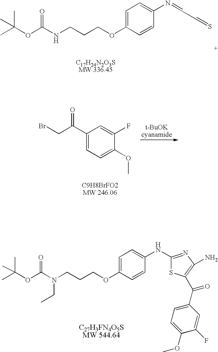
C1(NC2=CC=C(OCCCN(C(OC(C)(C)C)=O)CC)C=C2)=NC(N)=C(C(C2=CC=C(OC)C(F)=C2)=O)S1.N(C1=CC=C(OCCCNC(OC(C)(C)C)=O)C=C1)=CC=S.C1(C(CBr)=O)=CC=C(OC)C(F)=C1
